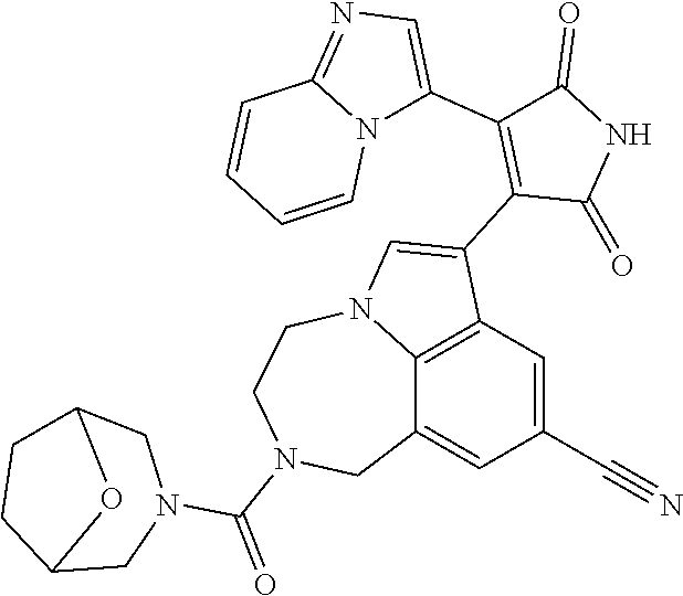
C1(C2=CN=C3N2C=CC=C3)=C(C2=CN3C4=C2C=C(C#N)C=C4CN(C(=O)N2CC4CCC(C2)O4)CC3)C(=O)NC1=O
